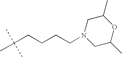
N1(CCCCC(C)(C)C)CC(C)OC(C)C1
